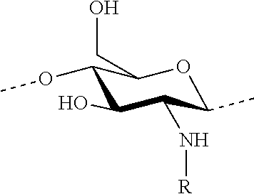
C1(OC)C(O)C(N[R])C(C)OC1CO
